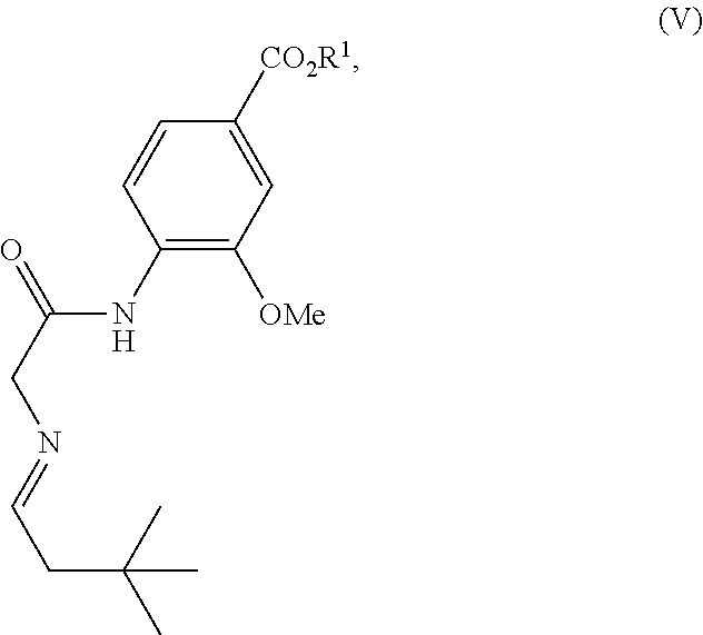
C1(NC(=O)CN=CCC(C)(C)C)=C([OMe])C=C([CO2R1])C=C1
